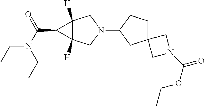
N1(C2CC3(CC2)CN(C(OCC)=O)C3)CC2([H])C([H])(C1)C2C(N(CC)CC)=O
